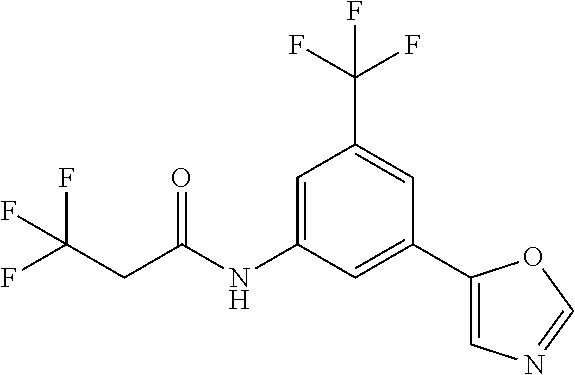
C1=C(NC(CC(F)(F)F)=O)C=C(C2=CN=CO2)C=C1C(F)(F)F
